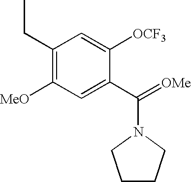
C1=C([OCF3])C(C(=[OMe])N2CCCC2)=CC([MeO])=C1CC
